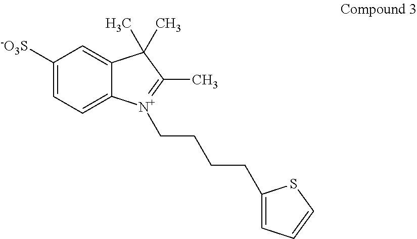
C1([-O3S])=CC=C2C(=C1)C(C)(C)C(C)=[N+]2CCCCC1=CC=CS1
